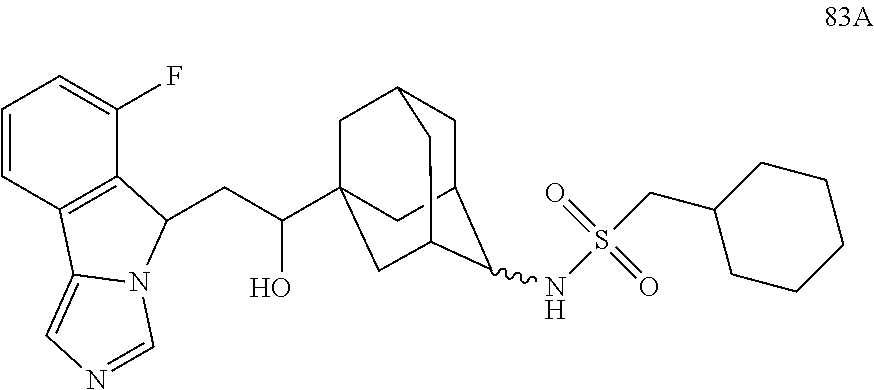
C1=CC2=C(C(F)=C1)C(CC(O)C13CC4CC(C1)C(NS(CC1CCCCC1)(=O)=O)C(C3)C4)N1C2=CN=C1
